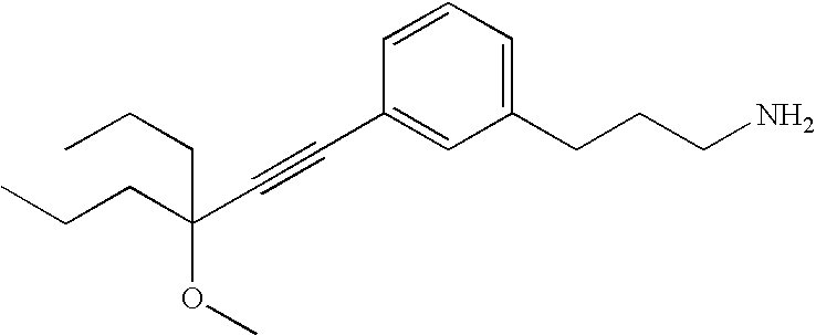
C(CC)C(C#CC1=CC(CCCN)=CC=C1)(CCC)OC
